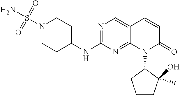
N1(S(N)(=O)=O)CCC(NC2=NC=C3C(=N2)N(C2CCCC2(C)O)C(=O)C=C3)CC1
